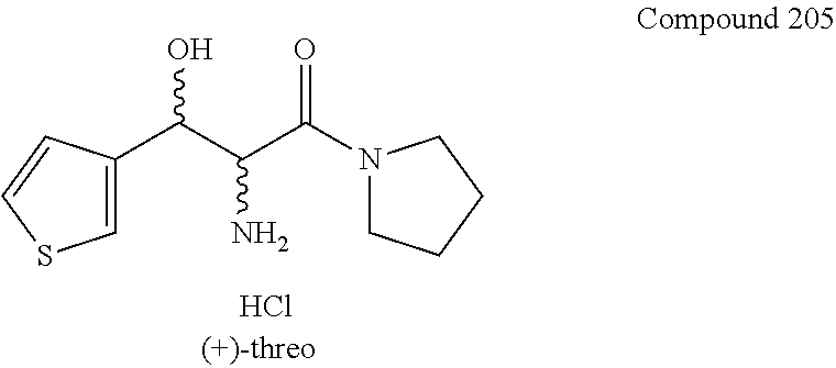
Cl.C1=C(C(C(C(N2CCCC2)=O)N)O)C=CS1
